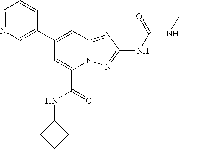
C1(C2=CC3=NC(NC(=O)NCC)=NN3C(C(=O)NC3CCC3)=C2)=CN=CC=C1
